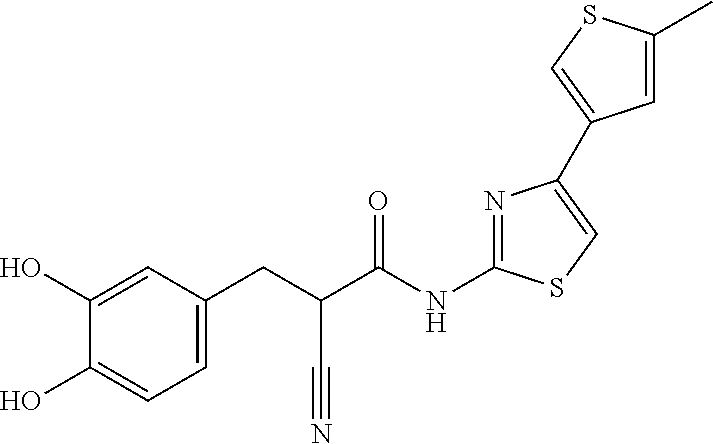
C1(O)=CC(CC(C(NC2=NC(C3=CSC(C)=C3)=CS2)=O)C#N)=CC=C1O
